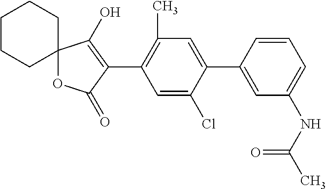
C12(OC(=O)C(C3=C(C)C=C(C4=CC(NC(C)=O)=CC=C4)C(Cl)=C3)=C1O)CCCCC2
